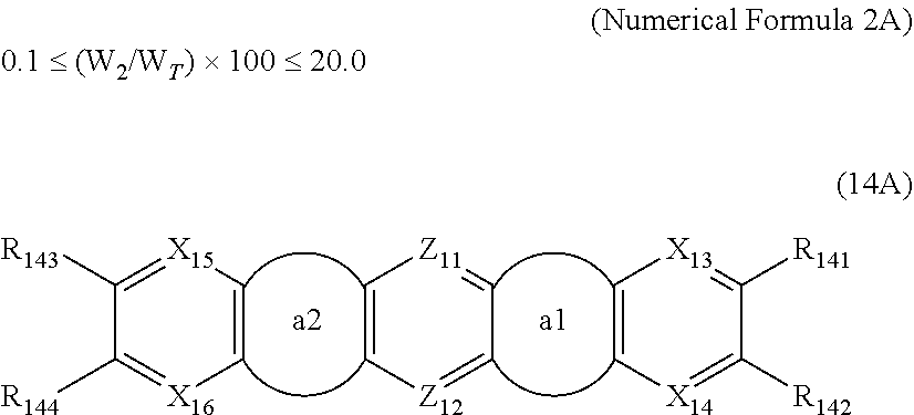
C1([R144])=[X16]C=C[X15]=C1[R143].C1=C[Z11]=CC=[Z12]1.C1=C[X13]=C([R141])C([R142])=[X14]1
